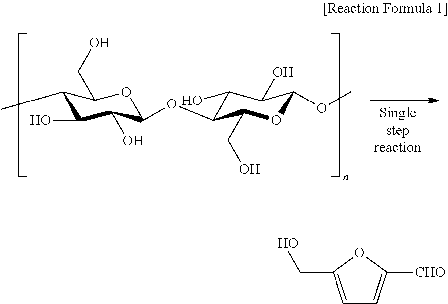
C1(C)C(O)C(O)C(OC2C(O)C(O)C(OC)OC2CO)OC1CO.C1=C(CO)OC([CHO])=C1
